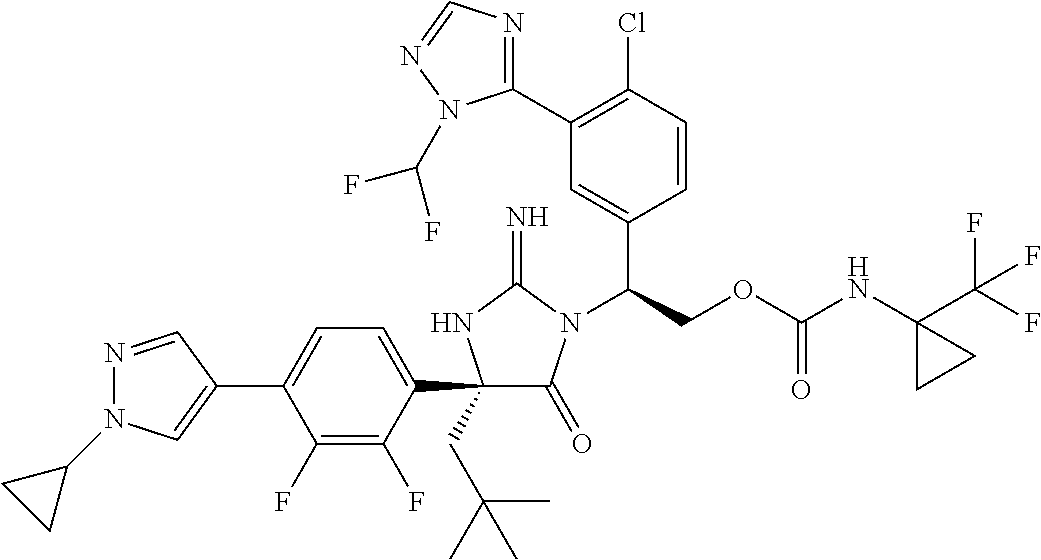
C1(C2=CC=C(C3(CC(C)(C)C)C(=O)N(C(COC(NC4(C(F)(F)F)CC4)=O)C4=CC(C5=NC=NN5C(F)F)=C(Cl)C=C4)C(=N)N3)C(F)=C2F)=CN(C2CC2)N=C1
